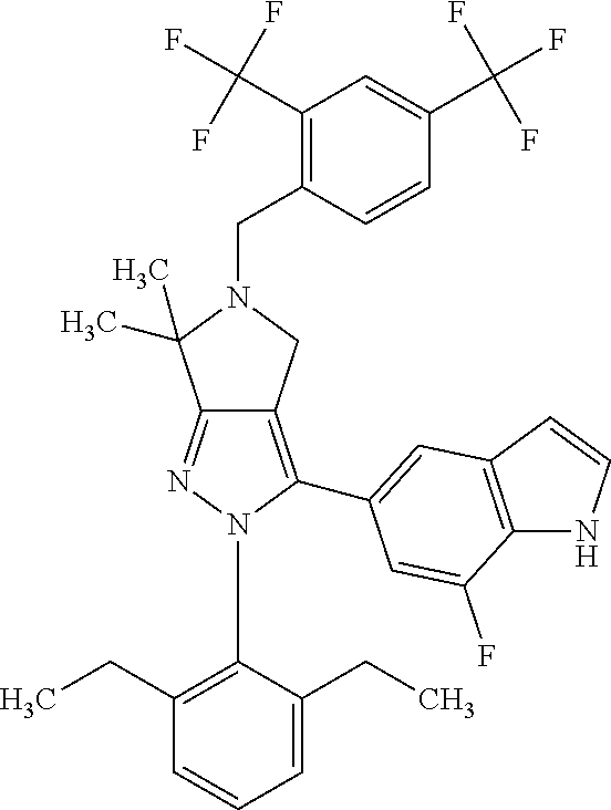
C12=NN(C3=C(CC)C=CC=C3CC)C(C3=CC4=C(NC=C4)C(F)=C3)=C1CN(CC1=C(C(F)(F)F)C=C(C(F)(F)F)C=C1)C2(C)C
